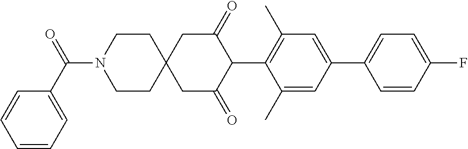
C1(C)=CC(C2=CC=C(F)C=C2)=CC(C)=C1C1C(=O)CC2(CC1=O)CCN(C(C1=CC=CC=C1)=O)CC2
